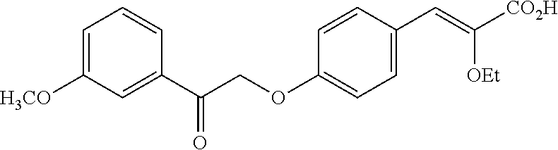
C1=C([H3CO])C=C(C(COC2=CC=C(C=C([CO2H])[OEt])C=C2)=O)C=C1
